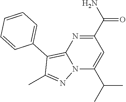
C1(C(N)=O)=NC2=C(C3=CC=CC=C3)C(C)=NN2C(C(C)C)=C1
